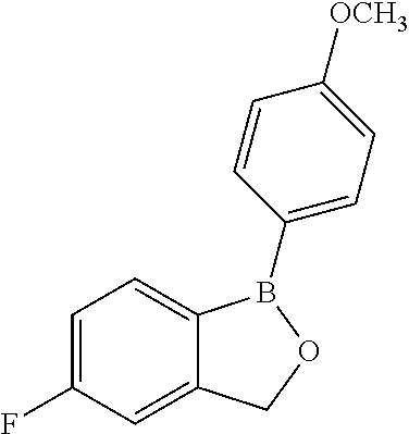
C12=CC(F)=CC=C1B(C1=CC=C([OCH3])C=C1)OC2
